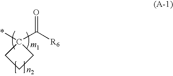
C1(*)(C([R6])=O)CCC1
